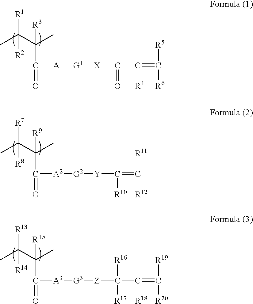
CC(C(C)([R3])C([A1][G1][X]C(C(=C([R6])[R5])[R4])=O)=O)([R1])[R2].CC(C(C)([R9])C([A2][G2][Y]C(=C([R11])[R12])[R10])=O)([R7])[R8].CC(C(C)([R15])C([A3][G3][Z]C(C(=C([R20])[R19])[R18])([R17])[R16])=O)([R13])[R14]
